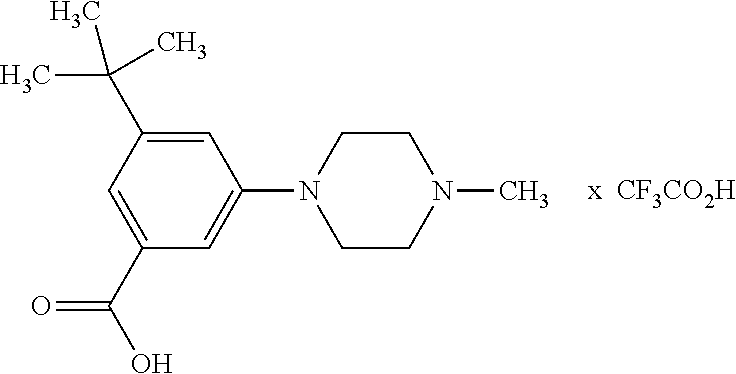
C1=C(C(C)(C)C)C=C(C(O)=O)C=C1N1CCN(C)CC1
